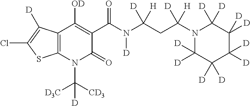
C12=C(N(C([CD3])([D3C])[D])C(=O)C(C(N(C(CC(N3C([D])([D])C([D])([D])C([D])([D])C([D])([D])C3([D])[D])([H])[D])([H])[D])[D])=O)=C1[OD])SC(Cl)=C2[D]
